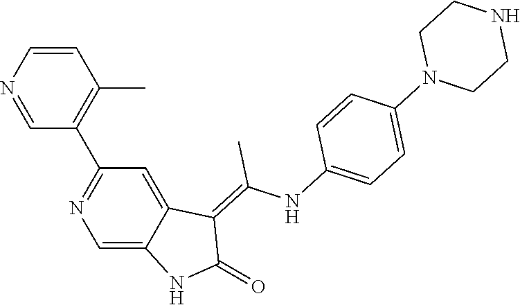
C1=CN=CC(C2=NC=C3C(=C2)C(=C(NC2=CC=C(N4CCNCC4)C=C2)C)C(=O)N3)=C1C
